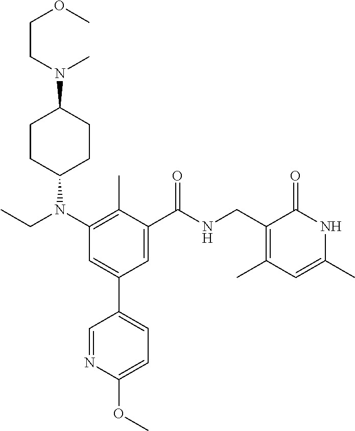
C1CC(N(CC)C2=C(C)C(C(=O)NCC3=C(C)C=C(C)NC3=O)=CC(C3=CC=C(OC)N=C3)=C2)CCC1N(C)CCOC
